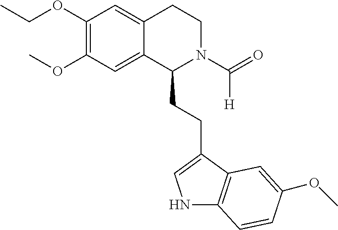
COC1=C(OCC)C=C2C(=C1)C(CCC1=CNC3=C1C=C(OC)C=C3)N(C(=O)[H])CC2
